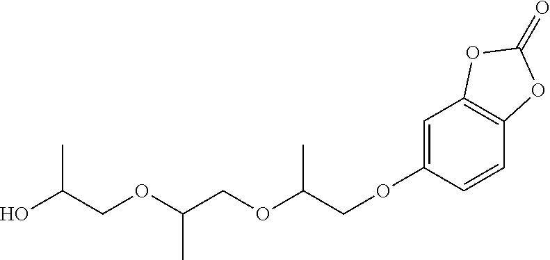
C1=C(OCC(OCC(OCC(O)C)C)C)C=CC2=C1OC(=O)O2
